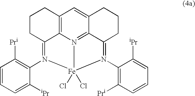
C12=C3N4=C5C(=C1)CCCC5=N(C1=C([Pr])C=CC=C1[iPr])[Fe]4(Cl)(Cl)N(C1=C([Pr])C=CC=C1[iPr])=C3CCC2
